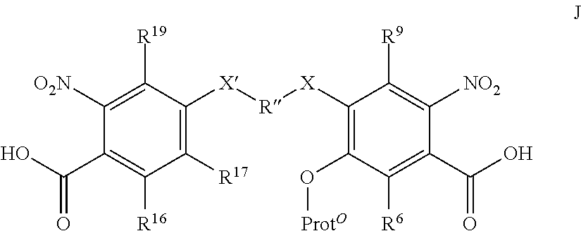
C1([R17])=C([X][R][X]C2=C(O[ProtO])C([R6])=C(C(O)=O)C([NO2])=C2[R9])C([R19])=C([O2N])C(C(O)=O)=C1[R16]
